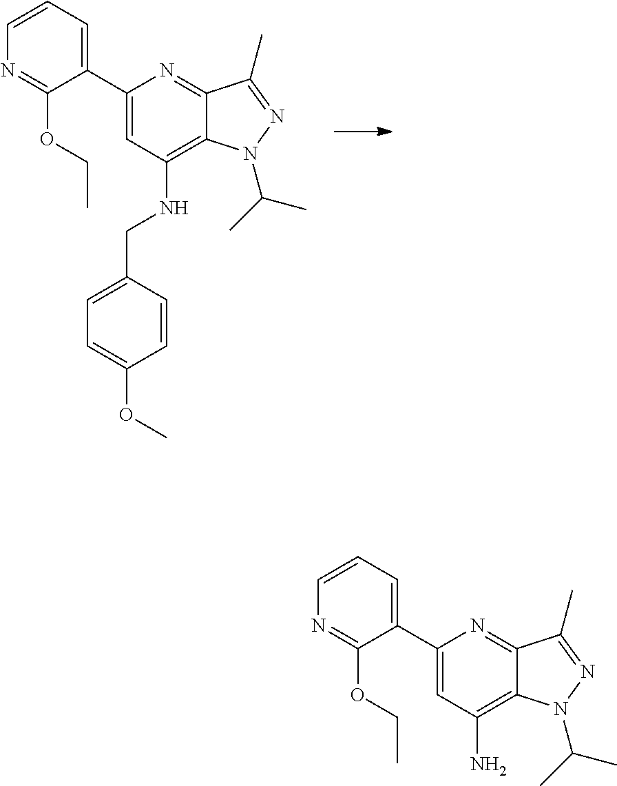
C1=CC=C(C2=CC(NCC3=CC=C(OC)C=C3)=C3C(=N2)C(C)=NN3C(C)C)C(OCC)=N1.C1=CC=C(C2=CC(N)=C3C(=N2)C(C)=NN3C(C)C)C(OCC)=N1
